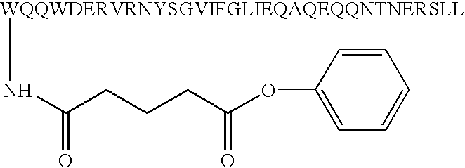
[WQQWDERVRNYSGVIFGLIEQAQEQQNTNERSLL]NC(CCCC(OC1=CC=CC=C1)=O)=O
